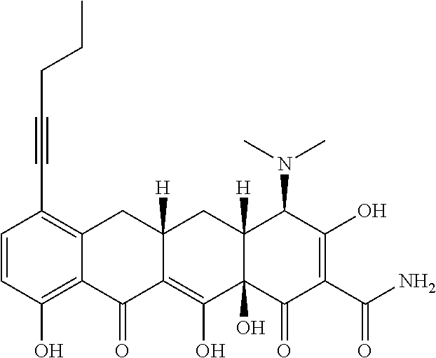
C1=CC(O)=C2C(=C1C#CCCC)CC1([H])C(=C(O)C3(O)C([H])(C1)C(N(C)C)C(O)=C(C(N)=O)C3=O)C2=O
